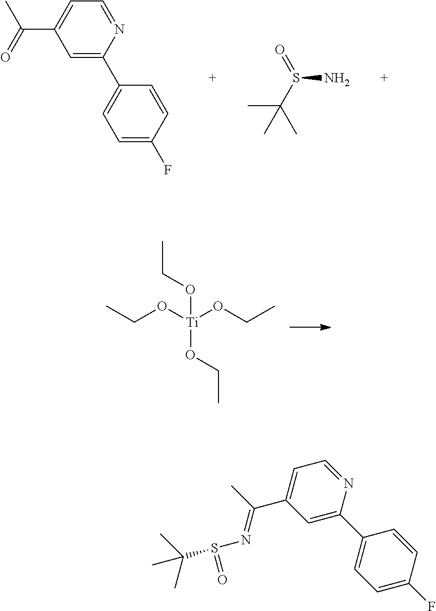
C1=C(C(=O)C)C=C(C2=CC=C(F)C=C2)N=C1.CC(S(N)=O)(C)C.CCO[Ti](OCC)(OCC)OCC.C1=C(C(C)=NS(=O)C(C)(C)C)C=C(C2=CC=C(F)C=C2)N=C1
